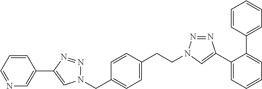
N1=CC=CC(C2=CN(CC3=CC=C(CCN4N=NC(C5=CC=CC=C5C5=CC=CC=C5)=C4)C=C3)N=N2)=C1
